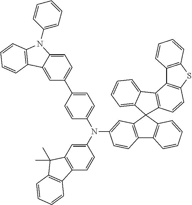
N(C1=CC2=C(C=C1)C1=C(C2(C)C)C=CC=C1)(C1=CC=C(C2=CC=C3C(=C2)C2=C(N3C3=CC=CC=C3)C=CC=C2)C=C1)C1=CC2=C(C3=C(C24C2=C(C5=C(SC6=C5C=CC=C6)C=C2)C2=CC=CC=C24)C=CC=C3)C=C1
